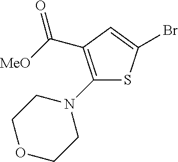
C1(N2CCOCC2)=C(C([MeO])=O)C=C(Br)S1
